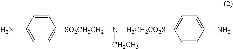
C1=C([SO2CH2CH2]N([CH2CH3])[H2CH2CO2S]C2=CC=C(N)C=C2)C=CC(N)=C1
